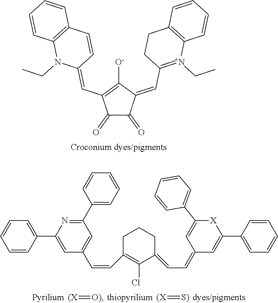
C1(=O)C(=O)C(=CC2=[N+](CC)C3=C(CC2)C=CC=C3)C([O-])=C1C=C1C=CC2=C(N1CC)C=CC=C2.[(X]=[O)].[(X]=[S)].C1C(C=CC2=CC(C3=CC=CC=C3)=NC(C3=CC=CC=C3)=C2)=C(Cl)C(=CC=C2C=C(C3=CC=CC=C3)[X]C(C3=CC=CC=C3)=C2)CC1
